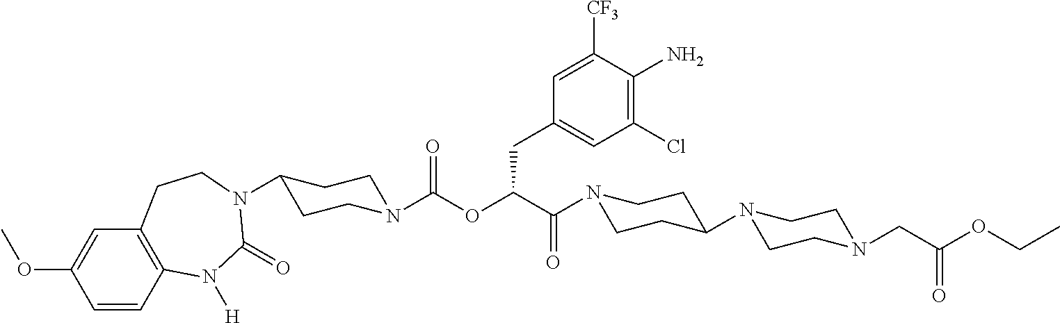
C1=CC2=C(C=C1OC)CCN(C1CCN(C(OC(C(=O)N3CCC(N4CCN(CC(OCC)=O)CC4)CC3)CC3=CC(Cl)=C(N)C([CF3])=C3)=O)CC1)C(=O)N2[H]
